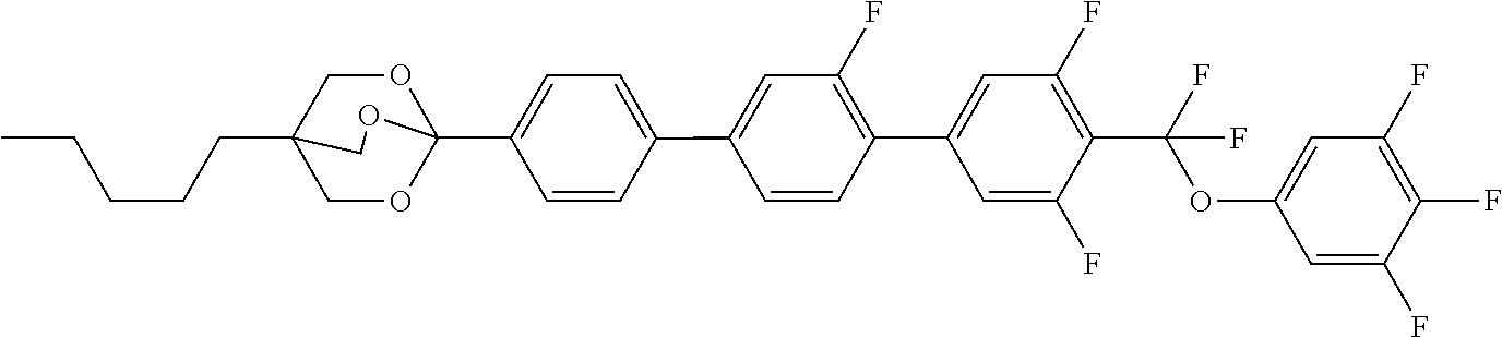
C(CCC12COC(C3=CC=C(C4=CC(F)=C(C5=CC(F)=C(C(OC6=CC(F)=C(F)C(F)=C6)(F)F)C(F)=C5)C=C4)C=C3)(OC1)OC2)CC
